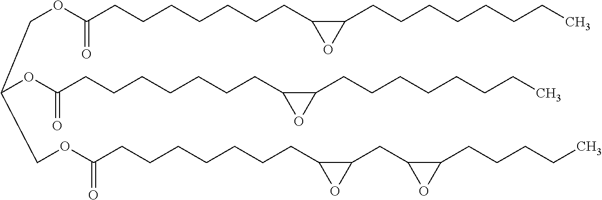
C1(CCCCCCCC)C(CCCCCCCC(OCC(OC(CCCCCCCC2C(CCCCCCCC)O2)=O)COC(CCCCCCCC2C(CC3OC3CCCCC)O2)=O)=O)O1
